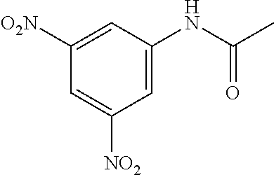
C1=C([NO2])C=C(NC(C)=O)C=C1[O2N]
